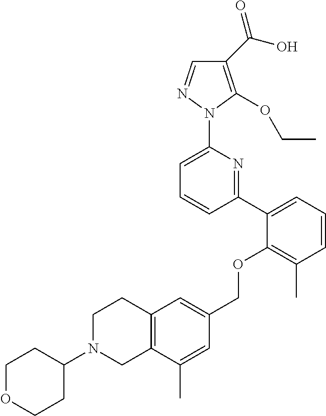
C1(C(O)=O)=C(OCC)N(C2=CC=CC(C3=CC=CC(C)=C3OCC3=CC4=C(C(C)=C3)CN(C3CCOCC3)CC4)=N2)N=C1
